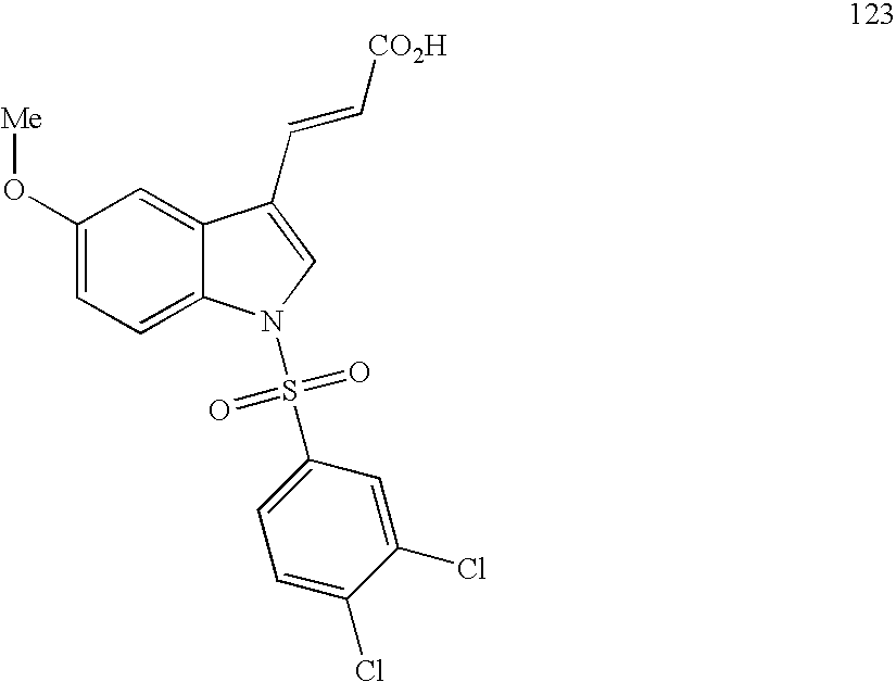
C1(O[Me])=CC=C2C(=C1)C(C=C[CO2H])=CN2S(C1=CC=C(Cl)C(Cl)=C1)(=O)=O
